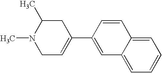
C1=C2C(=CC=C1)C=C(C1=CCN(C)C(C)C1)C=C2
